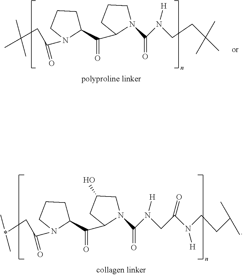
C(=O)(N1CC(O)CC1C(C1CCCN1C(C*(C)C)=O)=O)N(CC(N([H])CCC(C)C)=O)[H].C(=O)(N1CCCC1C(C1CCCN1C(CC(C)(C)C)=O)=O)N(CCC(C)(C)C)[H]
